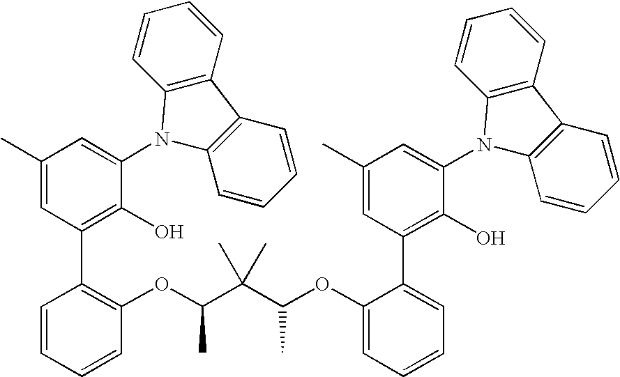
C1(C)=CC(C2=C(OC(C(C(OC3=CC=CC=C3C3=C(O)C(N4C5=C(C6=C4C=CC=C6)C=CC=C5)=CC(C)=C3)C)(C)C)C)C=CC=C2)=C(O)C(N2C3=C(C4=C2C=CC=C4)C=CC=C3)=C1
